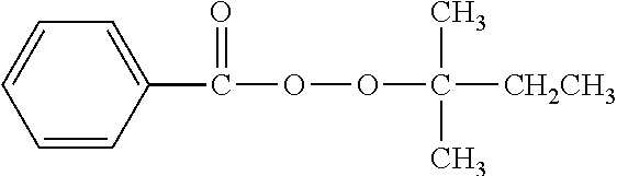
C1(C(OOC(C)([CH2CH3])C)=O)=CC=CC=C1
